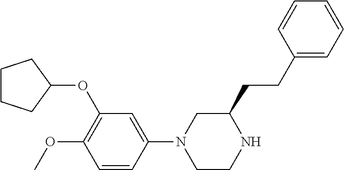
C1CCC(OC2=C(OC)C=CC(N3CCNC(CCC4=CC=CC=C4)C3)=C2)C1
